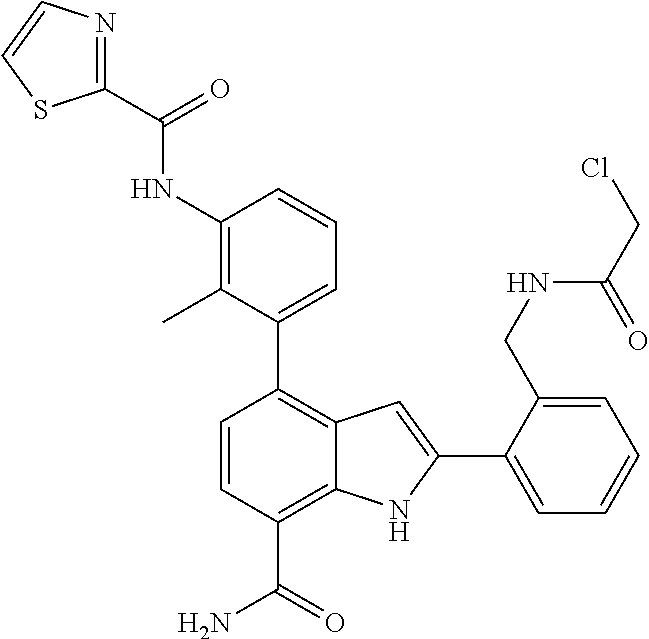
C1(C2=CC=CC(NC(C3=NC=CS3)=O)=C2C)=C2C(=C(C(N)=O)C=C1)NC(C1=CC=CC=C1CNC(CCl)=O)=C2
